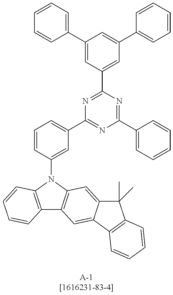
C1=CC=C(C2=CC(C3=NC(C4=CC=CC(N5C6=C(C7=C5C=CC=C7)C=C5C(=C6)C(C)(C)C6=C5C=CC=C6)=C4)=NC(C4=CC=CC=C4)=N3)=CC(C3=CC=CC=C3)=C2)C=C1
